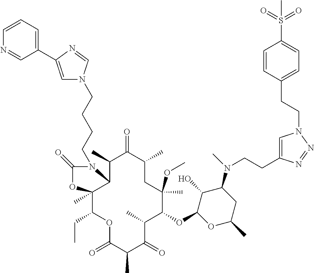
O(C1C(C)C(=O)C(C)C(=O)OC(CC)C2(C)C(C(C)C(=O)C(C)CC1(OC)C)N(CCCCN1C=C(C3=CC=CN=C3)N=C1)C(=O)O2)C1C(O)C(N(C)CCC2=CN(CCC3=CC=C(S(=O)(=O)C)C=C3)N=N2)CC(C)O1
